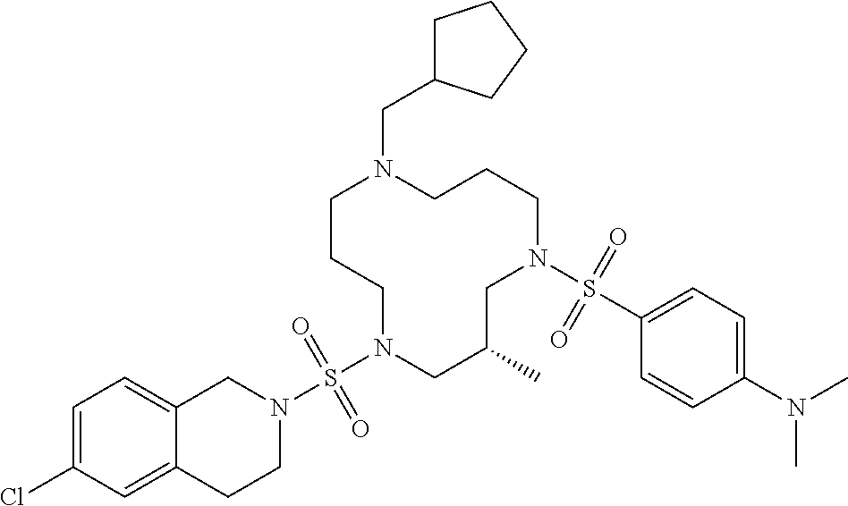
C1CCN(S(N2CC3=CC=C(Cl)C=C3CC2)(=O)=O)CC(C)CN(S(C2=CC=C(N(C)C)C=C2)(=O)=O)CCCN1CC1CCCC1
